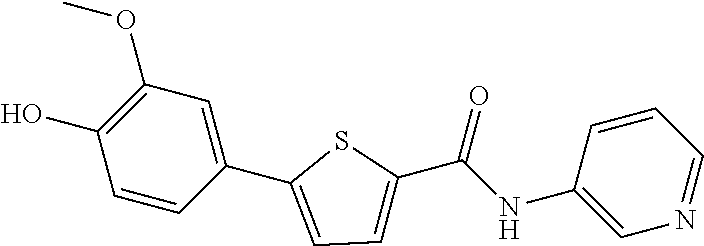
C1(OC)=C(O)C=CC(C2=CC=C(C(NC3=CN=CC=C3)=O)S2)=C1
